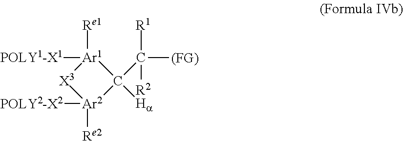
[POLY1-X1][Ar1]1([Re1])C(C([R1])([R2])[(FG)])([Ha])[Ar2]([POLY2-X2])([Re2])[X3]1
